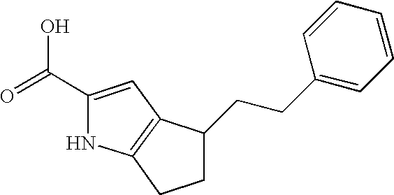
C1(C(=O)O)=CC2=C(N1)CCC2CCC1=CC=CC=C1
